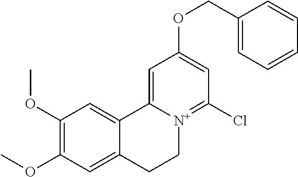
C1(OC)=C(OC)C=C2C(=C1)C1=CC(OCC3=CC=CC=C3)=CC(Cl)=[N+]1CC2
